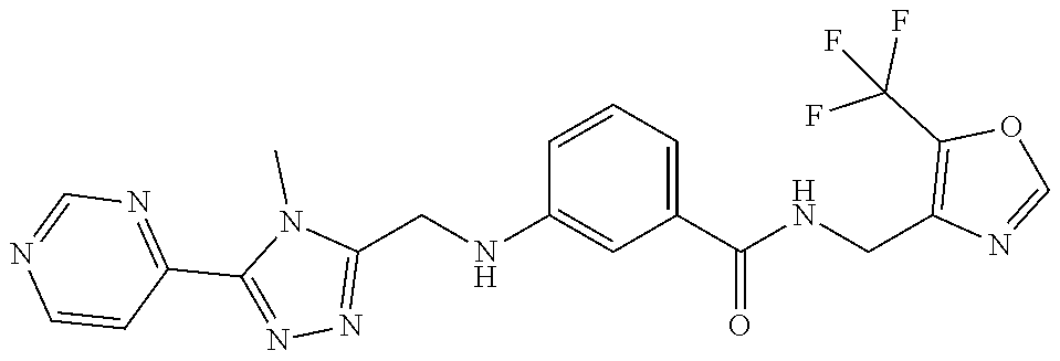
C1(C2=NN=C(CNC3=CC(C(=O)NCC4=C(C(F)(F)F)OC=N4)=CC=C3)N2C)=NC=NC=C1
